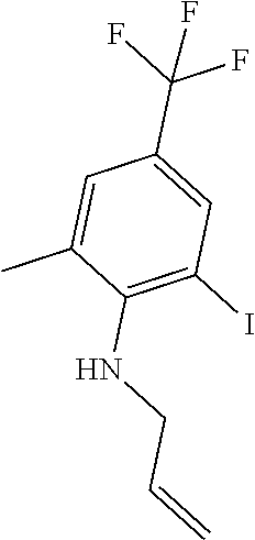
C1(NCC=C)=C(I)C=C(C(F)(F)F)C=C1C
